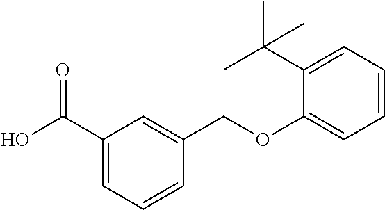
C1(C(O)=O)=CC=CC(COC2=CC=CC=C2C(C)(C)C)=C1
